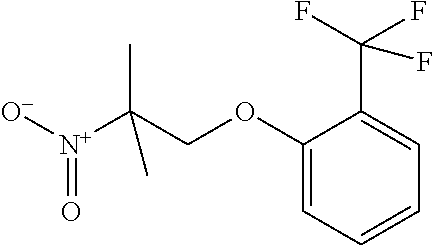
[O-][N+](=O)C(COC1=CC=CC=C1C(F)(F)F)(C)C
